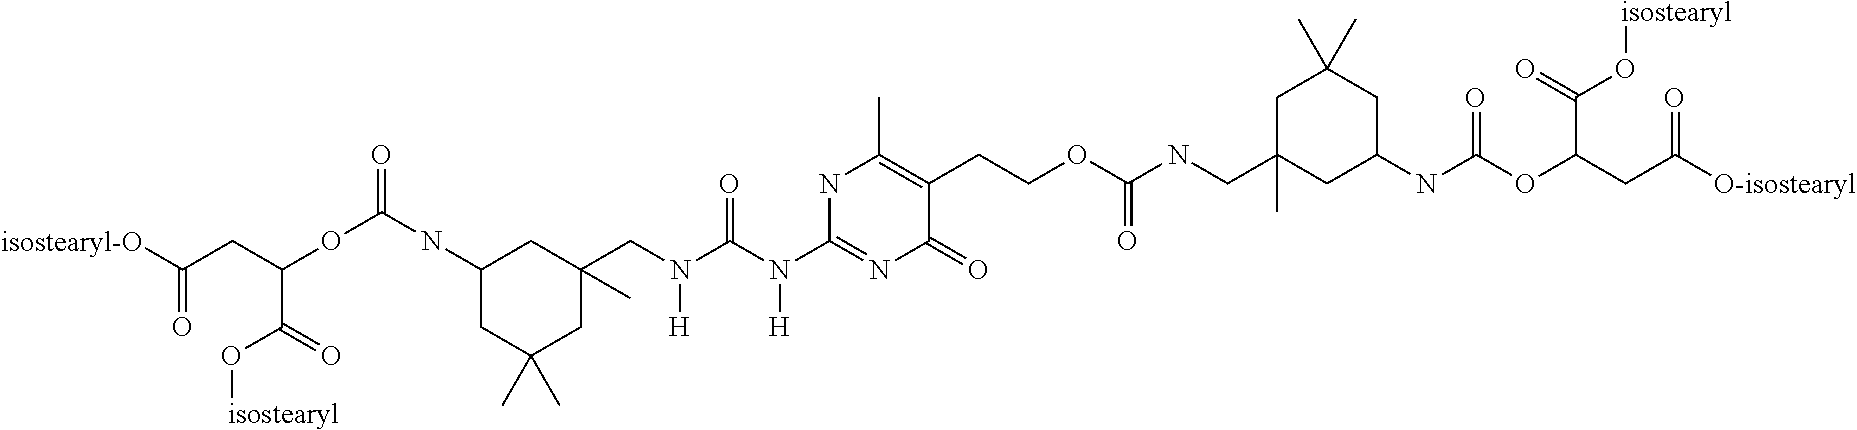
[isostearyl-O]C(CC(OC(NC1CC(C)(C)CC(CN(C(N(C2=NC(=O)C(CCOC(=O)NCC3(C)CC(NC(=O)OC(C(O[isostearyl])=O)CC(=O)[O-isostearyl])CC(C)(C)C3)=C(C)N2)[H])=O)[H])(C)C1)=O)C(=O)O[isostearyl])=O
